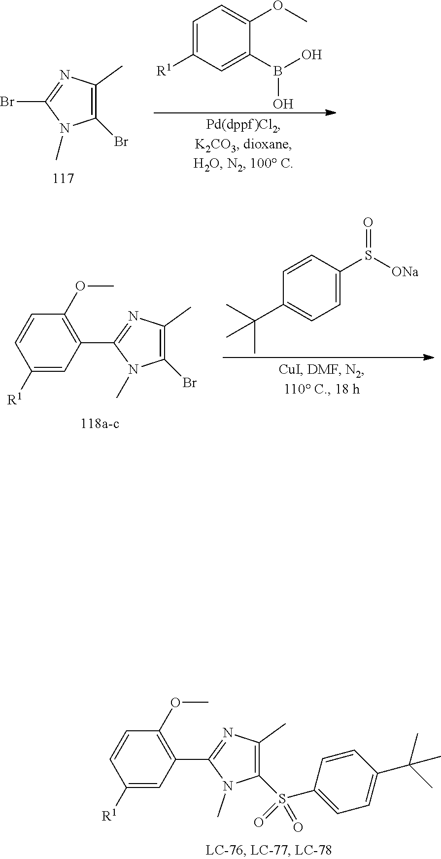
C1(Br)=C(C)N=C(Br)N1C.C1=C([R1])C=C(B(O)O)C(OC)=C1.C1=C(S([ONa])=O)C=CC(C(C)(C)C)=C1.C1(Br)=C(C)N=C(C2=C(OC)C=CC([R1])=C2)N1C.C1(S(=O)(C2=CC=C(C(C)(C)C)C=C2)=O)=C(C)N=C(C2=C(OC)C=CC([R1])=C2)N1C
